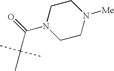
C(C(N1CCN([Me])CC1)=O)(C)(C)C
